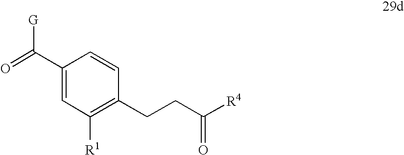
C1(C(=O)[G])=CC([R1])=C(CCC([R4])=O)C=C1
